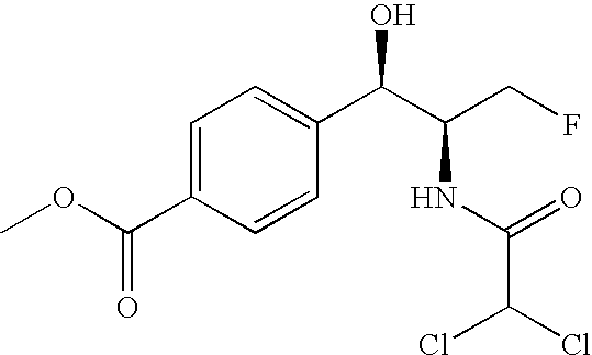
O=C(C1=CC=C(C(C(CF)NC(C(Cl)Cl)=O)O)C=C1)OC
